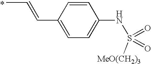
CC=CC1=CC=C(NS([MeO(CH2)3])(=O)=O)C=C1.*
